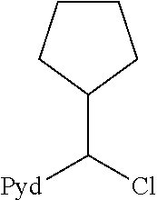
C1(C(Cl)[Pyd])CCCC1
